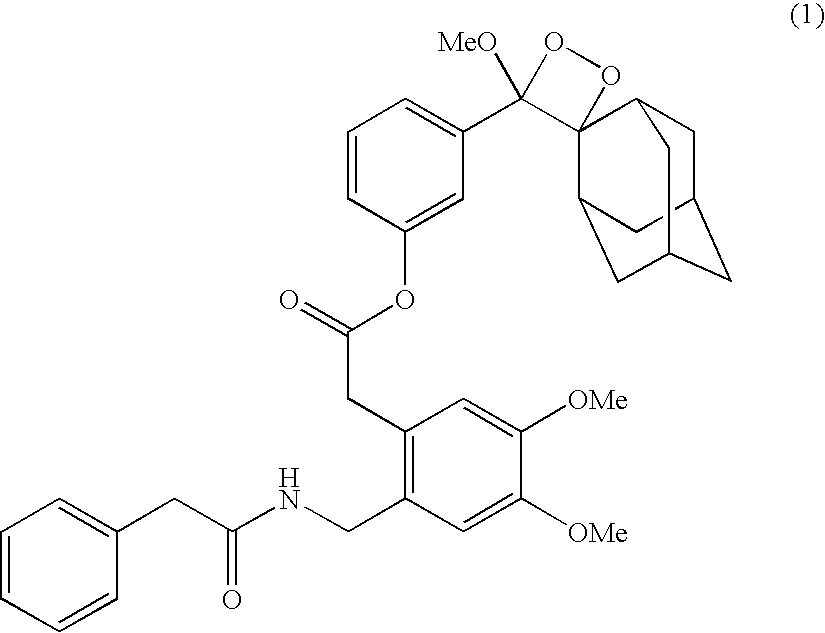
C1(OC(CC2=C(CNC(CC3=CC=CC=C3)=O)C=C([OMe])C([OMe])=C2)=O)=CC(C2([MeO])OOC23C2CC4CC(CC3C4)C2)=CC=C1
